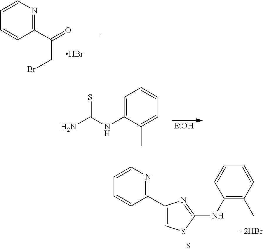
C1(C(=O)CBr)=NC=CC=C1.Br.C1=C(NC(N)=S)C(C)=CC=C1.[EtOH].C1(C2=NC=CC=C2)=CSC(NC2=C(C)C=CC=C2)=N1
